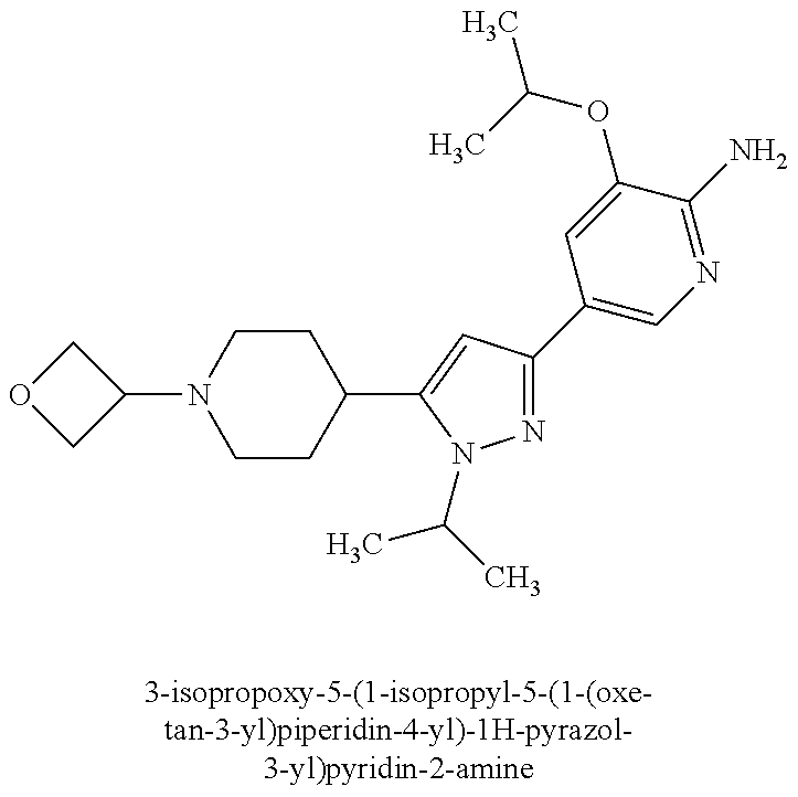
C1OCC1N1CCC(C2=CC(C3=CN=C(N)C(OC(C)C)=C3)=NN2C(C)C)CC1
